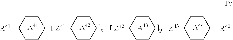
C1C([R41])CCC([Z41]C2CCC([Z42]C3CCC([Z43]C4CCC([R42])CC4)CC3)CC2)C1
